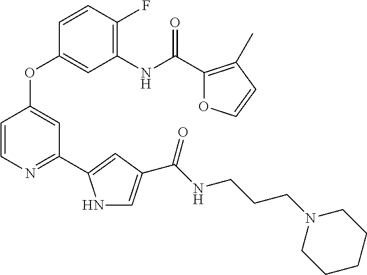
C1(F)=C(NC(C2=C(C)C=CO2)=O)C=C(OC2=CC(C3=CC(C(NCCCN4CCCCC4)=O)=CN3)=NC=C2)C=C1
